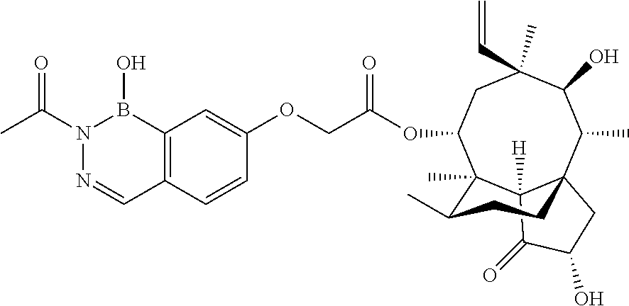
C1=CC2=C(C=C1OCC(=O)OC1CC(C)(C=C)C(O)C(C)C34C([H])(C(=O)C(O)C3)C1(C)C(C)CC4)B(O)N(C(C)=O)N=C2
